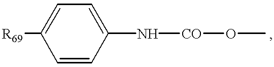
[R69]C1=CC=C(N[CO]OC)C=C1
